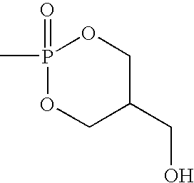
P1(=O)(C)OCC(CO)CO1
